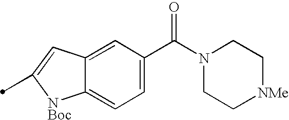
C12=CC(C(N3CC[NMe]CC3)=O)=CC=C1[NBoc]C(C)=C2
